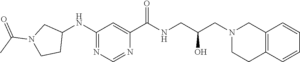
C1(NC2CN(C(C)=O)CC2)=NC=NC(C(NCC(CN2CCC3=C(C2)C=CC=C3)O)=O)=C1
